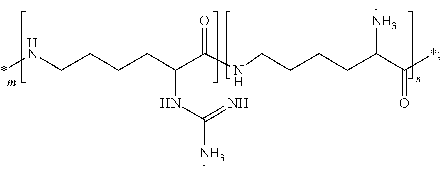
*NCCCCC(C(NCCCCC(C(*)=O)N)=O)NC(N)=N
